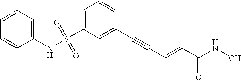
C1=CC=C(NS(C2=CC=CC(C#CC=CC(NO)=O)=C2)(=O)=O)C=C1
